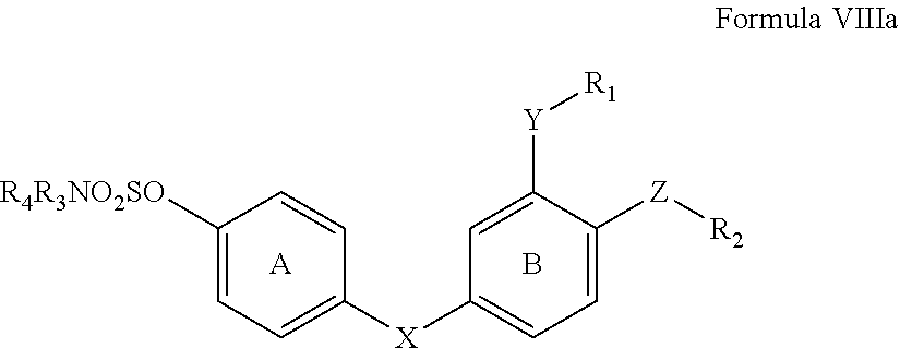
[A].C1([R4R3NO2SO])=CC=C([X]C2=CC=C([Z][R2])C([Y][R1])=C2)C=C1.B
